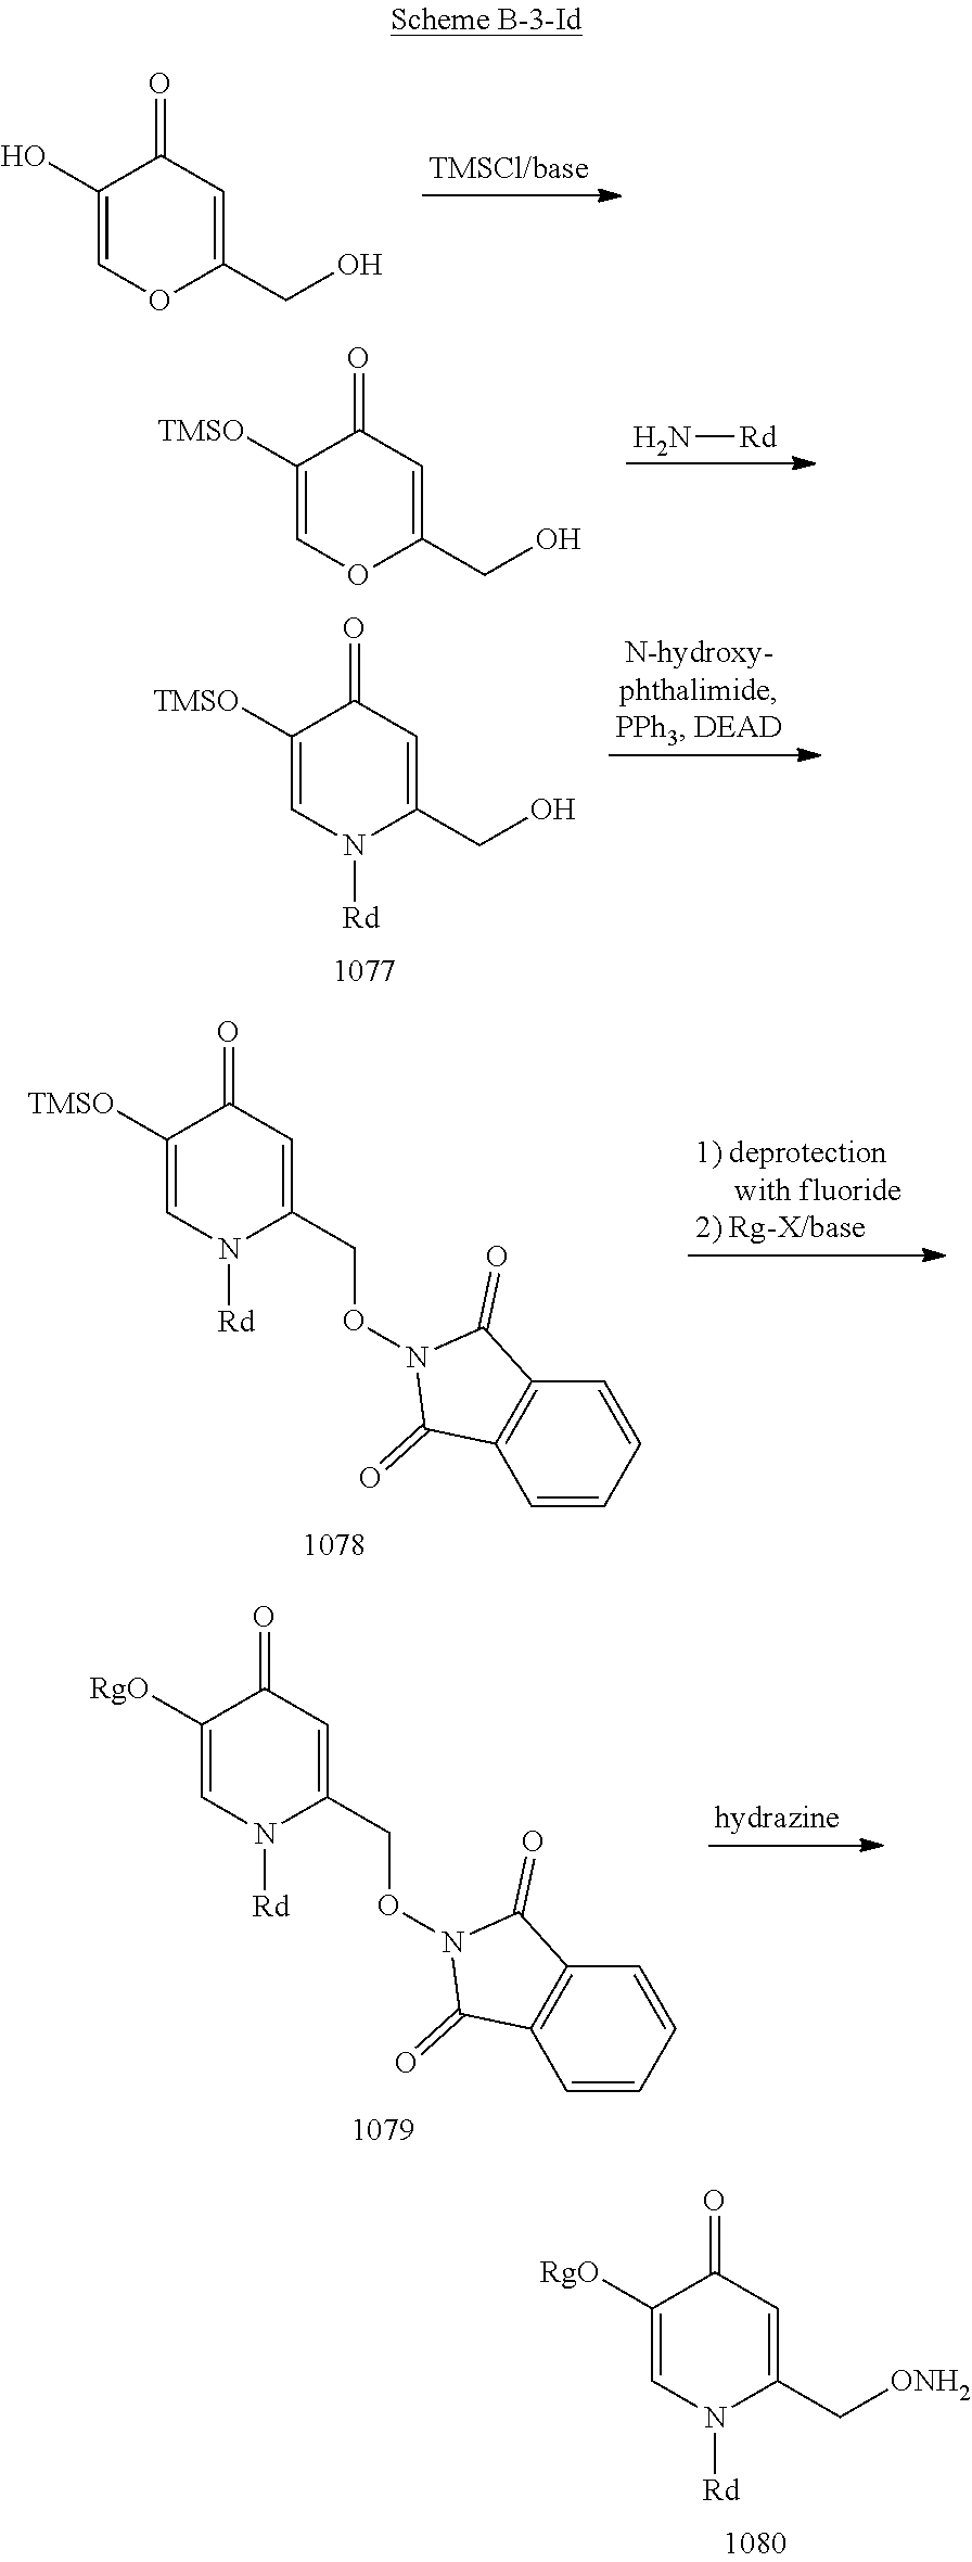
C1([RgO])=CN([Rd])C(C[ONH2])=CC1=O.C1(O)=COC(CO)=CC1=O.N[Rd].C1([TMSO])=COC(CO)=CC1=O.C1([TMSO])=CN([Rd])C(CO)=CC1=O.C1([TMSO])=CN([Rd])C(CON2C(=O)C3=C(C=CC=C3)C2=O)=CC1=O.C1([RgO])=CN([Rd])C(CON2C(=O)C3=C(C=CC=C3)C2=O)=CC1=O
